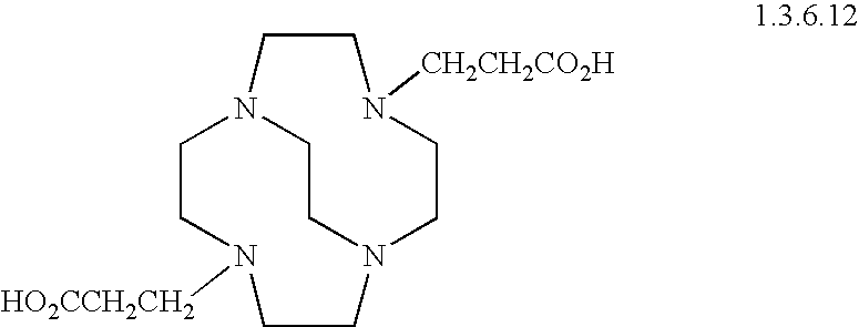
C1CN([HO2CCH2CH2])CCN2CCN1CCN([CH2CH2CO2H])CC2
